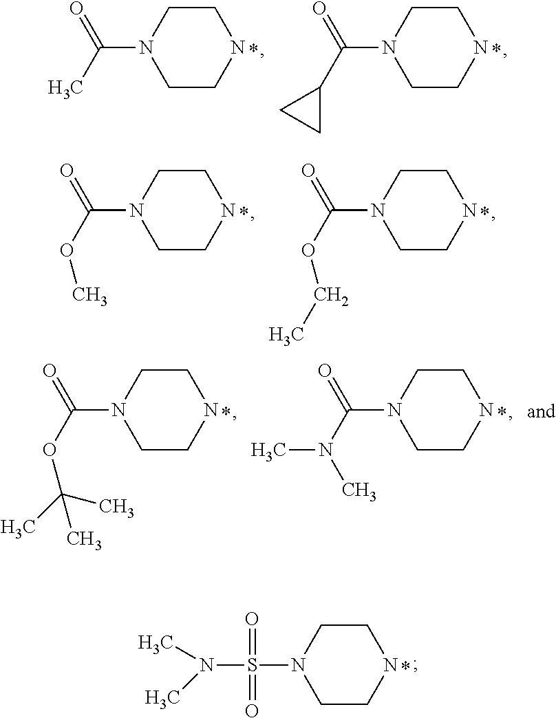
C1CNCCN1S(N(C)C)(=O)=O.C(N1CCNCC1)(=O)C.C(N1CCNCC1)(=O)C1CC1.C(N1CCNCC1)(=O)OC.C(N1CCNCC1)(=O)OCC.C(N1CCNCC1)(=O)OC(C)(C)C.C(N1CCNCC1)(=O)N(C)C
